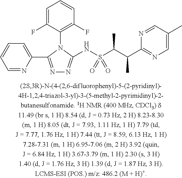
C1=C(F)C(N2C(NS(C(C(C3=NC=C(C)C=N3)C)C)(=O)=O)=NN=C2C2=CC=CC=N2)=C(F)C=C1
